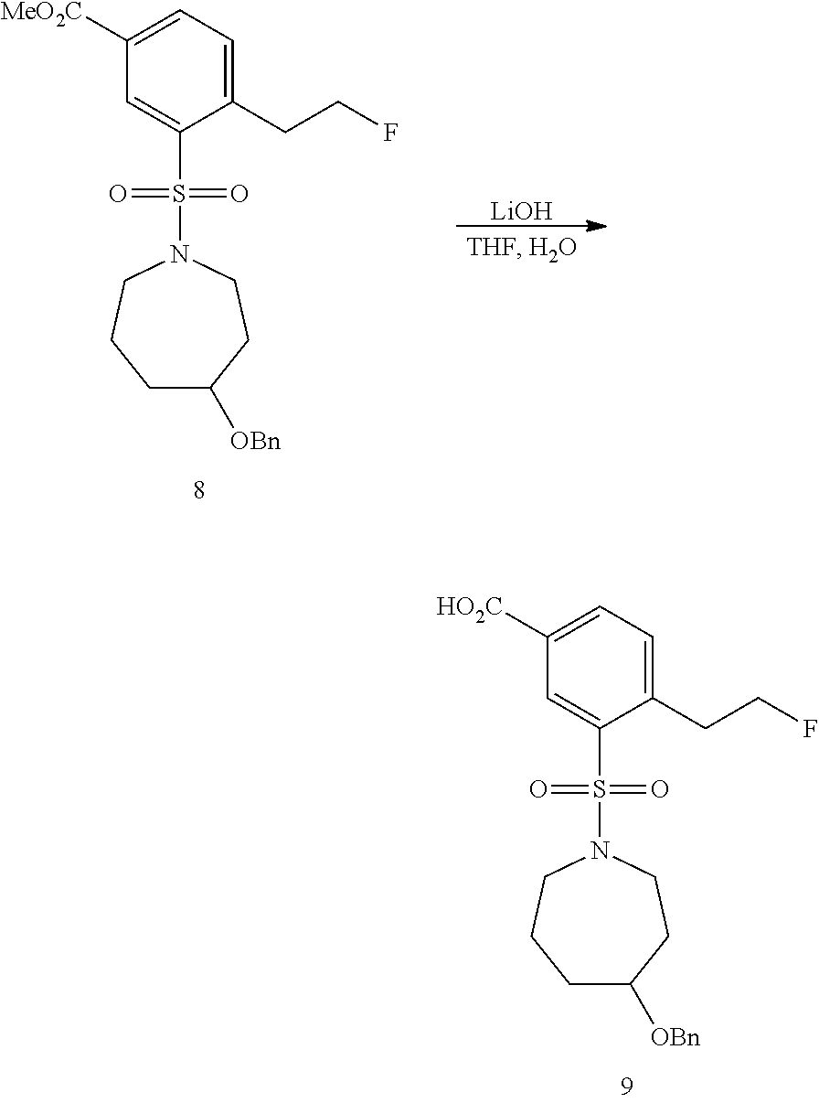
[LiOH].C1([MeO2C])=CC=C(CCF)C(S(=O)(=O)N2CCCC([OBn])CC2)=C1.C1([HO2C])=CC=C(CCF)C(S(=O)(=O)N2CCCC([OBn])CC2)=C1
